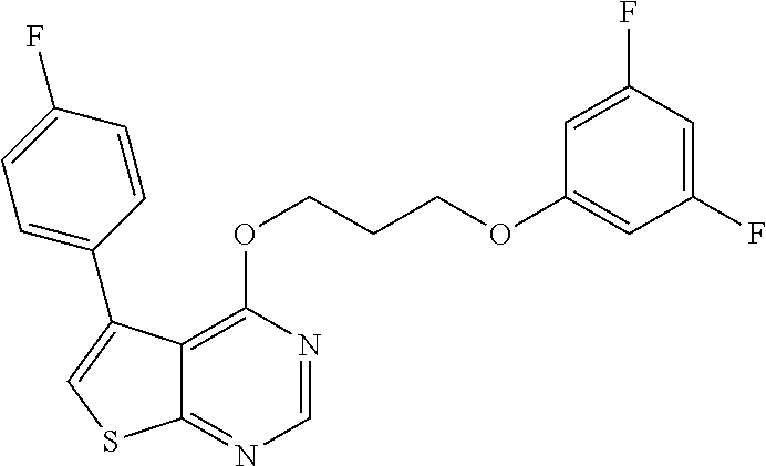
C1=NC(OCCCOC2=CC(F)=CC(F)=C2)=C2C(=N1)SC=C2C1=CC=C(F)C=C1
